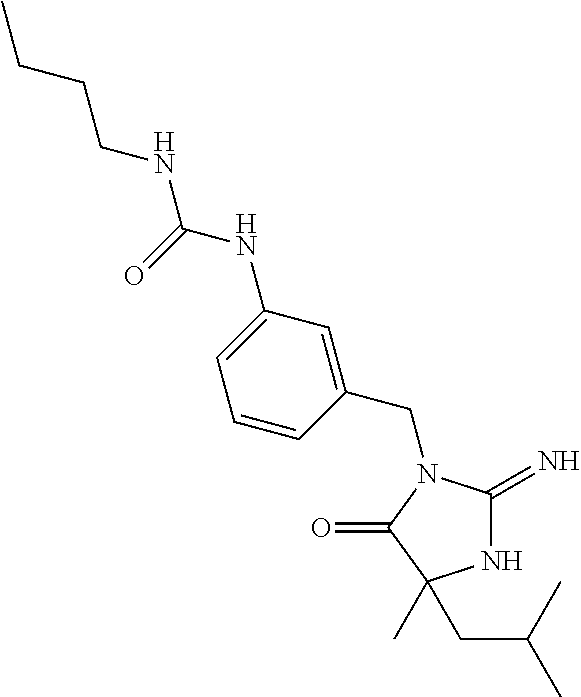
N1C(=N)N(CC2=CC(NC(NCCCC)=O)=CC=C2)C(=O)C1(CC(C)C)C
